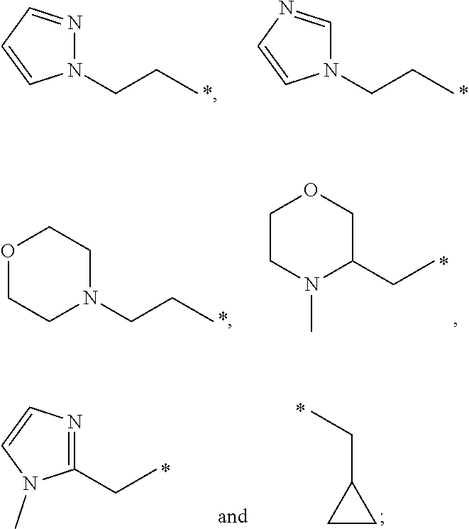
N1(CCC)N=CC=C1.N1(CCC)C=NC=C1.C1(CC)=NC=CN1C.C1CC1CC.O1CCN(CCC)CC1.C1CN(C)C(CC)CO1
